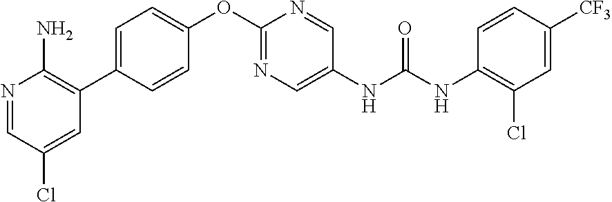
C1=CC(C2=C(N)N=CC(Cl)=C2)=CC=C1OC1=NC=C(NC(NC2=C(Cl)C=C([CF3])C=C2)=O)C=N1
